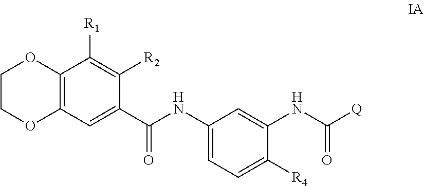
C12=C(C=C(C(NC3=CC=C([R4])C(NC([Q])=O)=C3)=O)C([R2])=C1[R1])OCCO2
